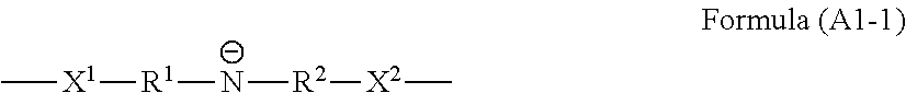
[R1]([N-][R2][X2]C)[X1]C
